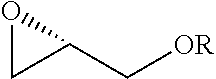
O1CC1C[OR]
